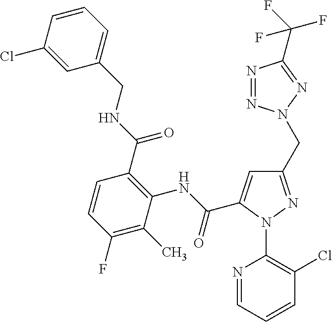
C1=C(Cl)C=CC=C1CNC(=O)C1=C(NC(=O)C2=CC(CN3N=NC(C(F)(F)F)=N3)=NN2C2=C(Cl)C=CC=N2)C(C)=C(F)C=C1
